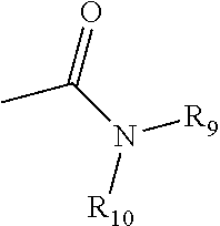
N([R9])(C(C)=O)[R10]
